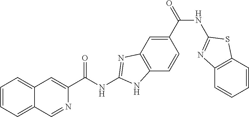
C1=CC=C2C(=C1)C=C(C(NC1=NC3=C(C=CC(C(NC4=NC5=C(C=CC=C5)S4)=O)=C3)N1)=O)N=C2
